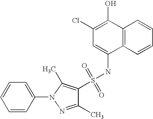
C12=C(C=CC=C1)C(NS(C1=C(C)N(C3=CC=CC=C3)N=C1C)(=O)=O)=CC(Cl)=C2O
